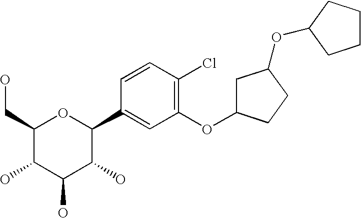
C1(CO)C(O)C(O)C(O)C(C2=CC(OC3CC(OC4CCCC4)CC3)=C(Cl)C=C2)O1
